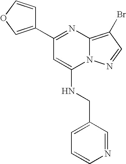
C1(C2=NC3=C(Br)C=NN3C(NCC3=CC=CN=C3)=C2)=COC=C1
